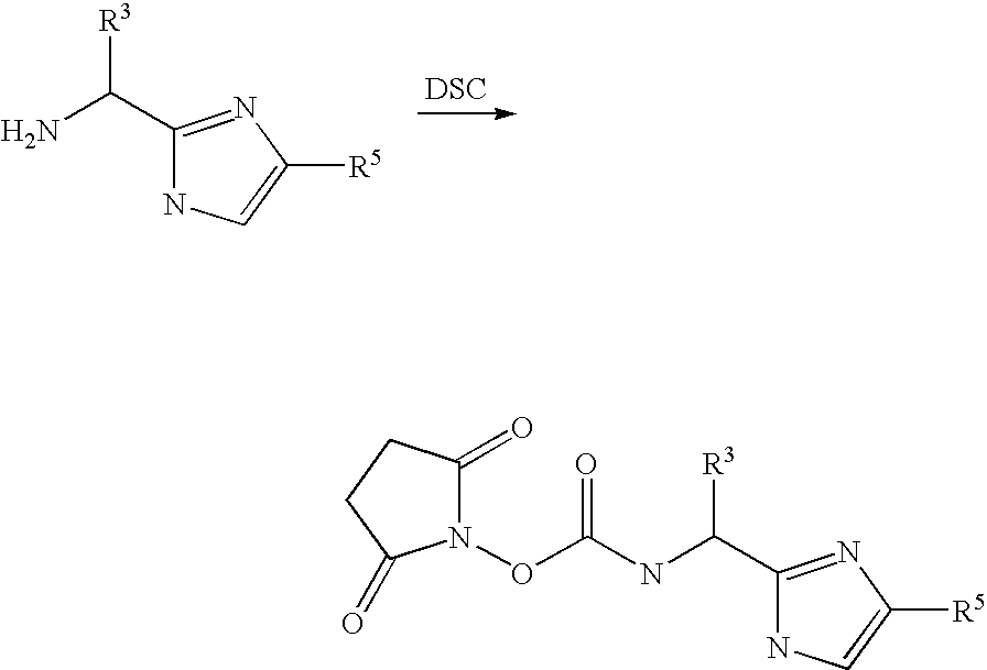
[DSC].C1(C(N)[R3])=NC([R5])=CN1.N1(OC(NC(C2=NC([R5])=CN2)[R3])=O)C(=O)CCC1=O
